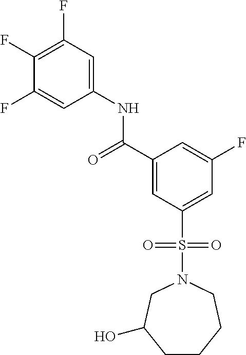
C(C1=CC(S(N2CCCCC(O)C2)(=O)=O)=CC(F)=C1)(=O)NC1=CC(F)=C(F)C(F)=C1
